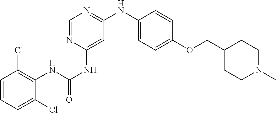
C1=CC=C(Cl)C(NC(NC2=CC(NC3=CC=C(OCC4CCN(C)CC4)C=C3)=NC=N2)=O)=C1Cl
